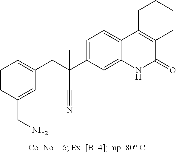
C1=CC(CN)=CC(CC(C2=CC=C3C(=C2)NC(=O)C2=C3CCCC2)(C#N)C)=C1
